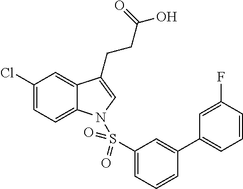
C1(Cl)=CC=C2C(=C1)C(CCC(O)=O)=CN2S(C1=CC=CC(C2=CC=CC(F)=C2)=C1)(=O)=O
